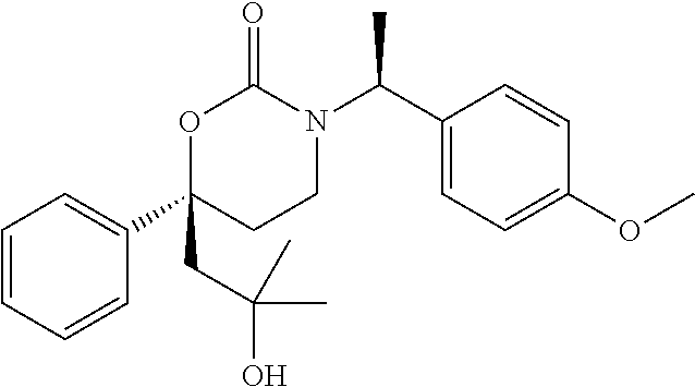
C1=CC=CC(C2(CC(C)(C)O)CCN(C(C3=CC=C(OC)C=C3)C)C(=O)O2)=C1
